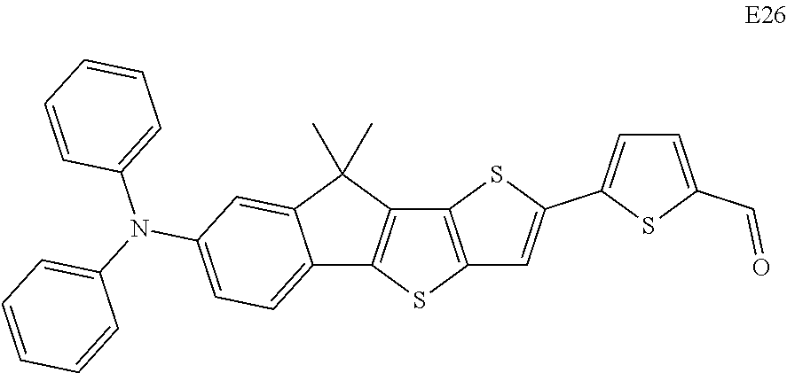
C12=CC=C(N(C3=CC=CC=C3)C3=CC=CC=C3)C=C1C(C)(C)C1=C2SC2=C1SC(C1=CC=C(C=O)S1)=C2
